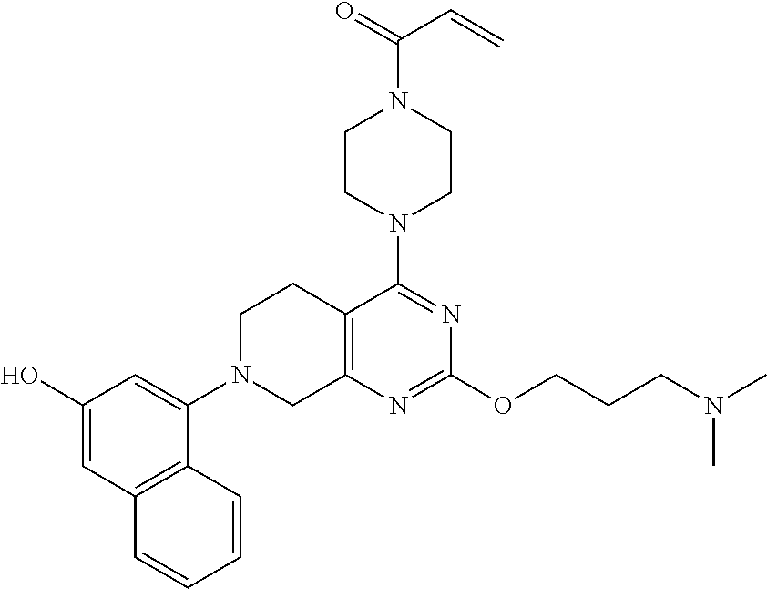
C12=C(N=C(OCCCN(C)C)N=C1N1CCN(C(=O)C=C)CC1)CN(C1=CC(O)=CC3=C1C=CC=C3)CC2
